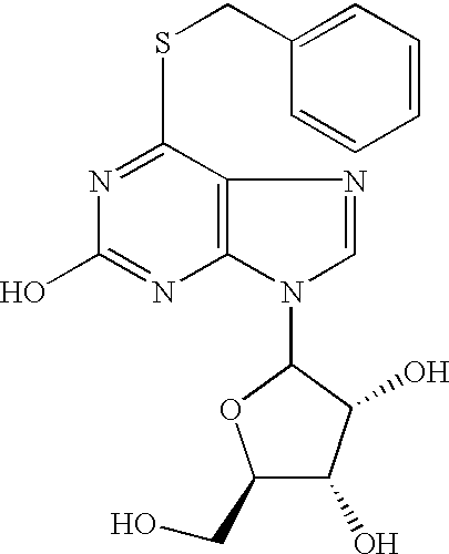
OC1C(O)C(CO)OC1N1C=NC2=C1N=C(O)N=C2SCC1=CC=CC=C1
